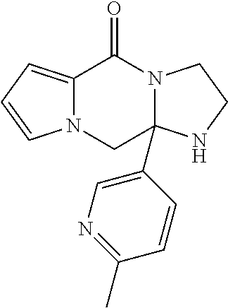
N12C(=CC=C1)C(=O)N1C(C3=CN=C(C)C=C3)(C2)NCC1
